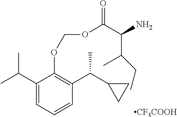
C1(C(C)C)=CC=CC(C(C2CC2)C)=C1OCOC(C(N)C(C)CC)=O.[CF3COOH]
